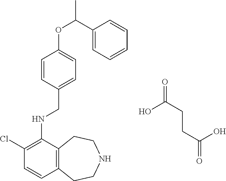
C1=CC(CNC2=C(Cl)C=CC3=C2CCNCC3)=CC=C1OC(C1=CC=CC=C1)C.OC(CCC(=O)O)=O
